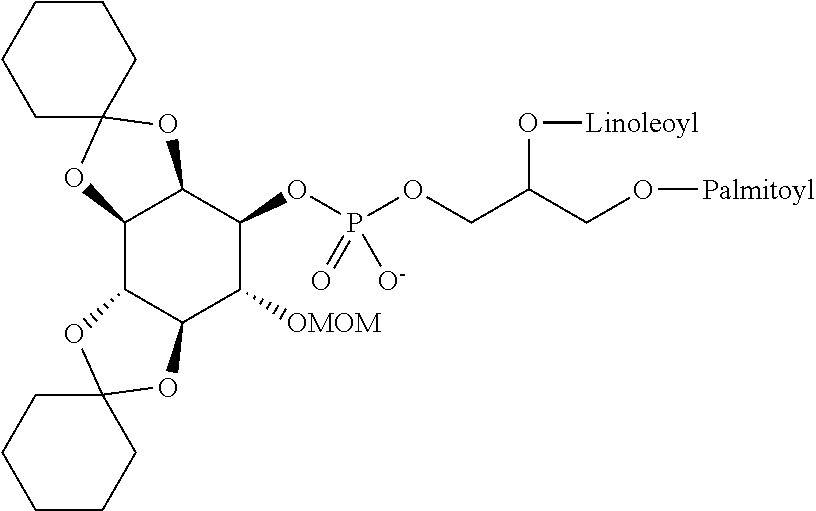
C12C3C(C([OMOM])C(OP(OCC(CO[Palmitoyl])O[Linoleoyl])(=O)[O-])C1OC1(O2)CCCCC1)OC1(O3)CCCCC1
